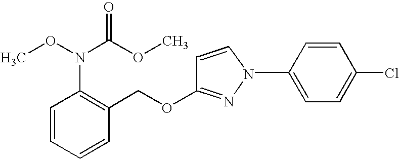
C1(OCC2=C(N(C(OC)=O)OC)C=CC=C2)=NNC=C1.CC1=CC=C(Cl)C=C1
